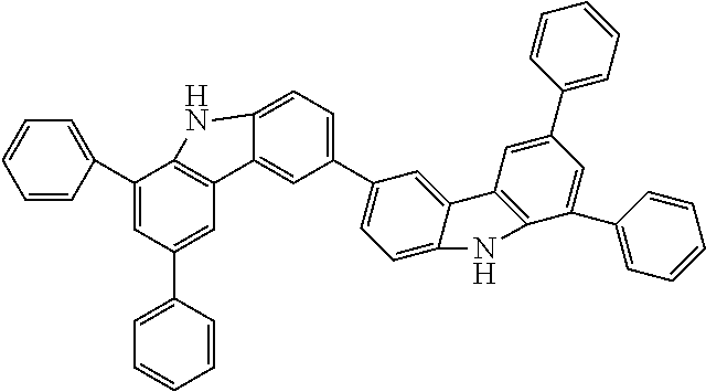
C1(C2=CC=CC=C2)=CC(C2=CC=CC=C2)=CC2=C1NC1=CC=C(C3=CC=C4C(=C3)C3=C(C(C5=CC=CC=C5)=CC(C5=CC=CC=C5)=C3)N4)C=C21
